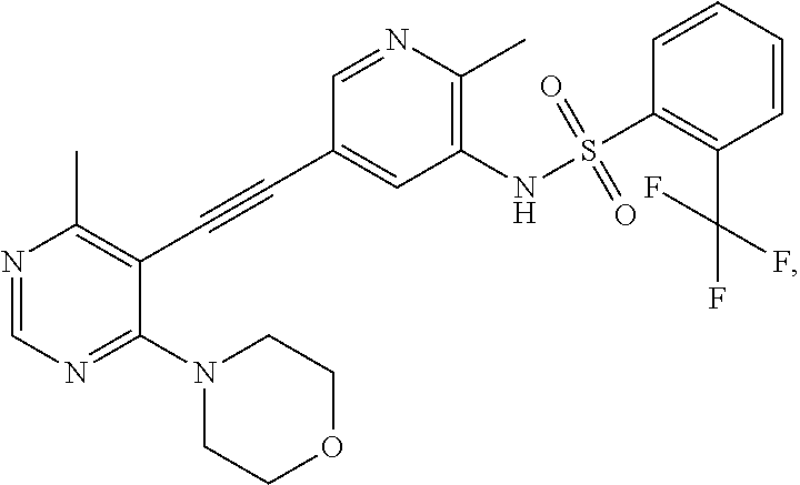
N1=CN=C(N2CCOCC2)C(C#CC2=CC(NS(C3=C(C(F)(F)F)C=CC=C3)(=O)=O)=C(C)N=C2)=C1C
